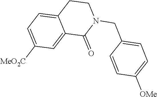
[MeO2C]C1=CC=C2C(=C1)C(=O)N(CC1=CC=C([OMe])C=C1)CC2
